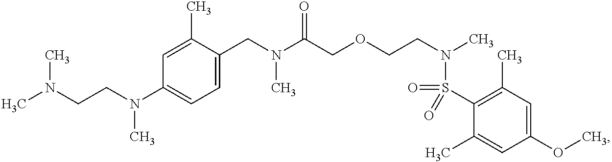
C1(CN(C(COCCN(C)S(=O)(C2=C(C)C=C(OC)C=C2C)=O)=O)C)=CC=C(N(CCN(C)C)C)C=C1C
